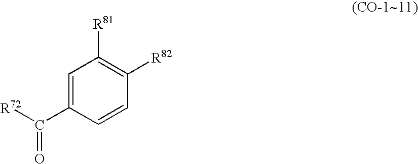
C1=C(C([R72])=O)C=CC([R82])=C1[R81]
